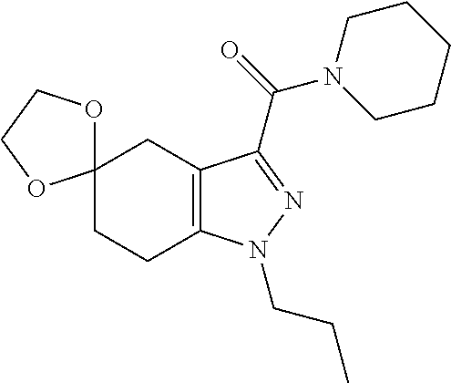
C12(CCC3=C(C1)C(C(=O)N1CCCCC1)=NN3CCC)OCCO2
